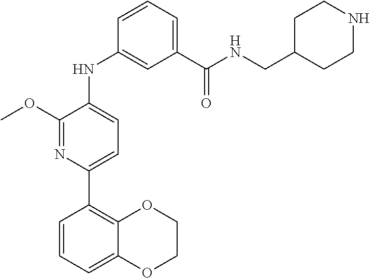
C1COC2=CC=CC(C3=CC=C(NC4=CC(C(NCC5CCNCC5)=O)=CC=C4)C(OC)=N3)=C2O1
